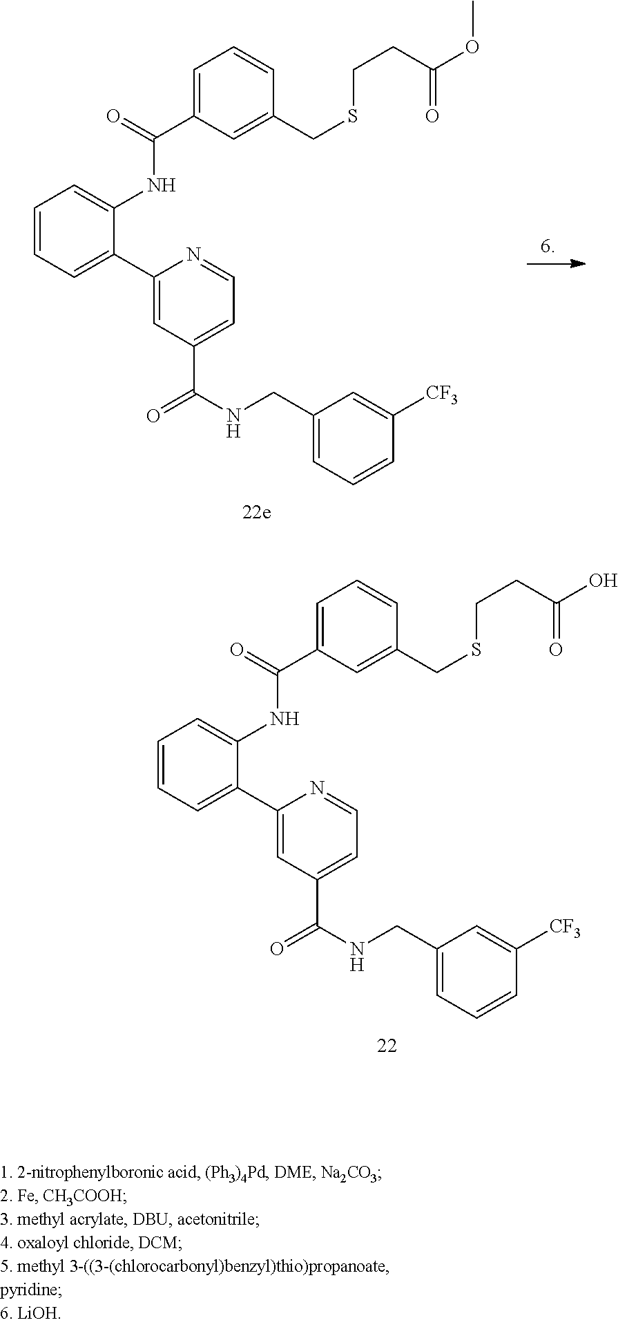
C1=CC=C(C2=CC(C(NCC3=CC=CC([CF3])=C3)=O)=CC=N2)C(NC(C2=CC=CC(CSCCC(O)=O)=C2)=O)=C1.C1=CC=C(C2=CC(C(NCC3=CC=CC([CF3])=C3)=O)=CC=N2)C(NC(C2=CC=CC(CSCCC(OC)=O)=C2)=O)=C1
